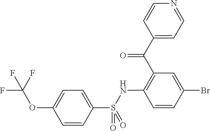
C1(C(C2=C(NS(C3=CC=C(OC(F)(F)F)C=C3)(=O)=O)C=CC(Br)=C2)=O)=CC=NC=C1
